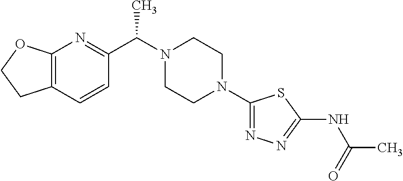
C12=C(N=C(C(N3CCN(C4=NN=C(NC(=O)C)S4)CC3)C)C=C1)OCC2
